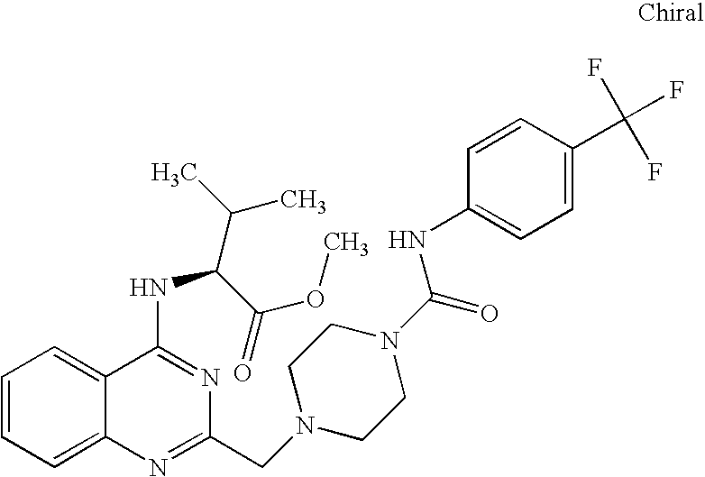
C1=CC=C2C(=C1)C(NC(C(C)C)C(OC)=O)=NC(CN1CCN(C(=O)NC3=CC=C(C(F)(F)F)C=C3)CC1)=N2
